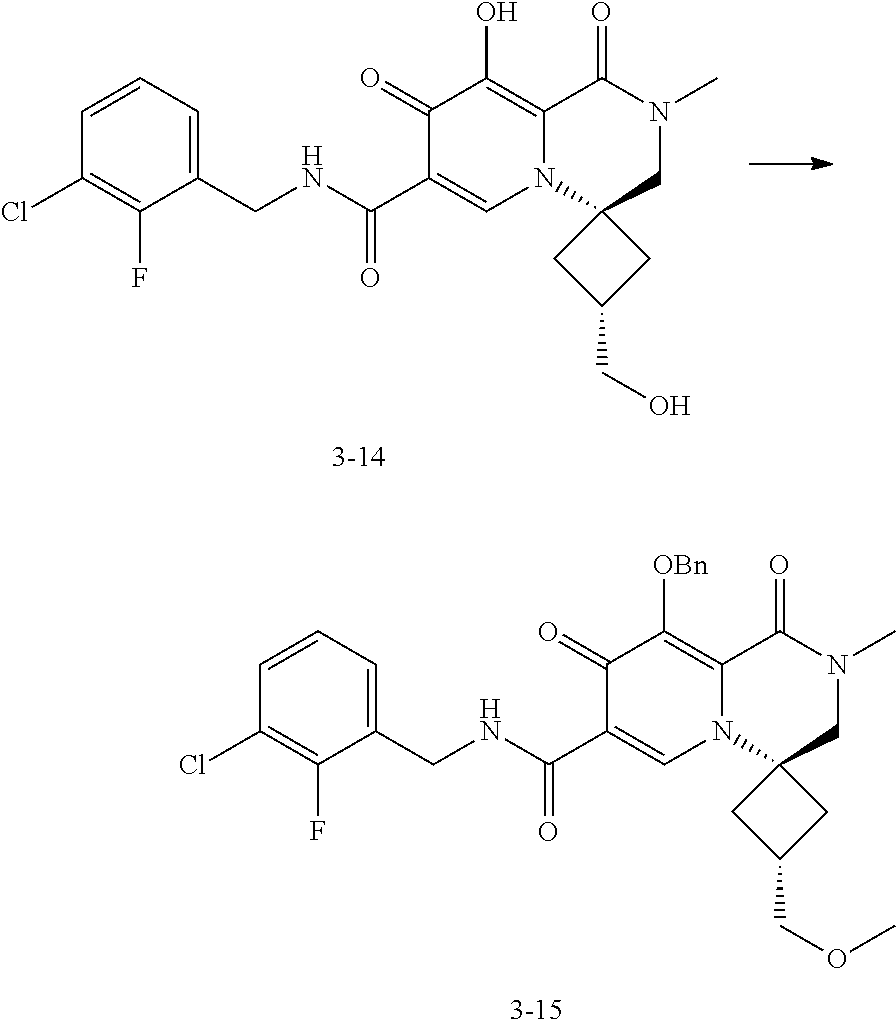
C1=CC=C(CNC(C2=CN3C(=C(O)C2=O)C(=O)N(C)CC32CC(CO)C2)=O)C(F)=C1Cl.[3-14].[3-15].C1=CC=C(CNC(C2=CN3C(=C([OBn])C2=O)C(=O)N(C)CC32CC(COC)C2)=O)C(F)=C1Cl
